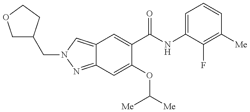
C12=CN(CC3COCC3)N=C1C=C(OC([Me])[Me])C(C(NC1=CC=CC([Me])=C1F)=O)=C2
